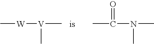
C[W][V](C)C.CC(N(C)C)=O
